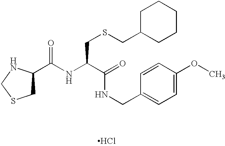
C(NC(C(=O)NCC1=CC=C(OC)C=C1)CSCC1CCCCC1)(=O)C1CSCN1.Cl
